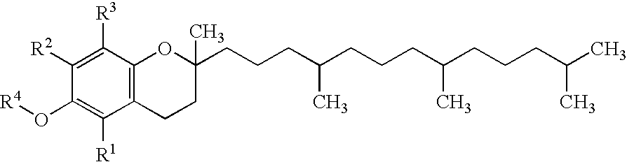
C12=C(C([R3])=C([R2])C(O[R4])=C1[R1])OC(CCCC(C)CCCC(C)CCCC(C)C)(C)CC2
